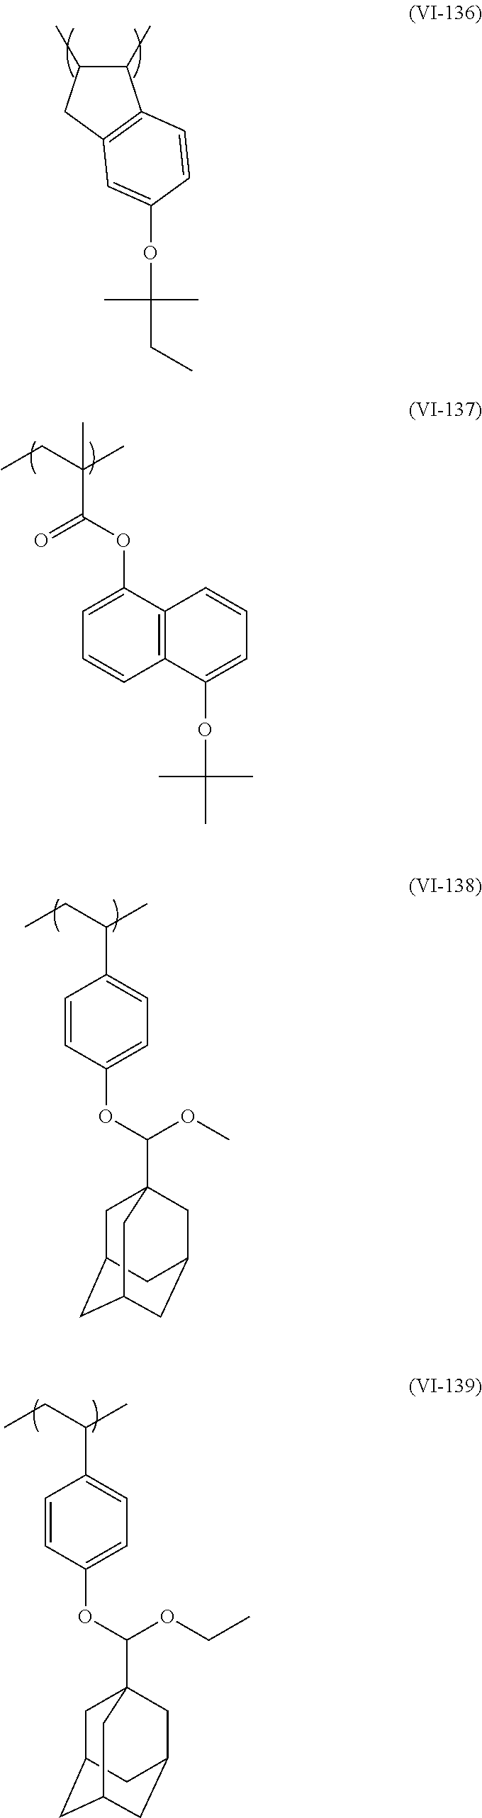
C1(C)C(C)C2=C(C1)C=C(OC(CC)(C)C)C=C2.CCC(C)(C(=O)OC1=CC=CC2=C1C=CC=C2OC(C)(C)C)C.CCC(C)C1=CC=C(OC(OC)C23CC4CC(CC(C2)C4)C3)C=C1.CCC(C)C1=CC=C(OC(OCC)C23CC4CC(CC(C2)C4)C3)C=C1
